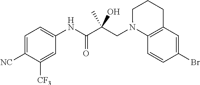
C1=C([NC])C([CF3])=CC(NC(C(CN2C3=C(CCC2)C=C(Br)C=C3)(O)C)=O)=C1
